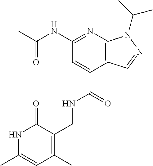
CC(NC1=NC2=C(C(C(=O)NCC3=C(C)C=C(C)NC3=O)=C1)C=NN2C(C)C)=O
